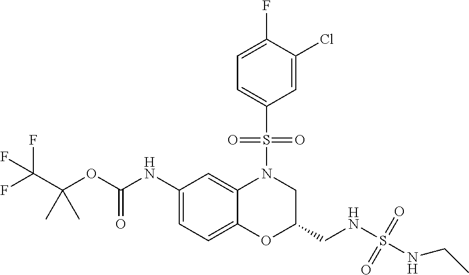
C1(NC(OC(C(F)(F)F)(C)C)=O)=CC=C2C(=C1)N(S(C1=CC=C(F)C(Cl)=C1)(=O)=O)CC(CNS(=O)(NCC)=O)O2
